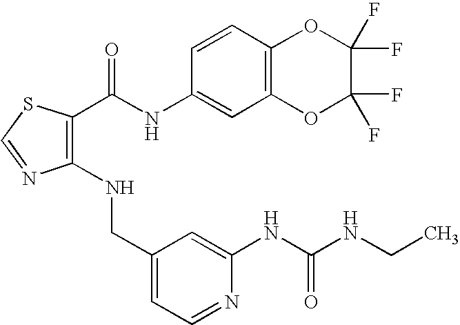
C1(CNC2=C(C(=O)NC3=CC4=C(C=C3)OC(F)(F)C(F)(F)O4)SC=N2)=CC=NC(NC(NCC)=O)=C1
